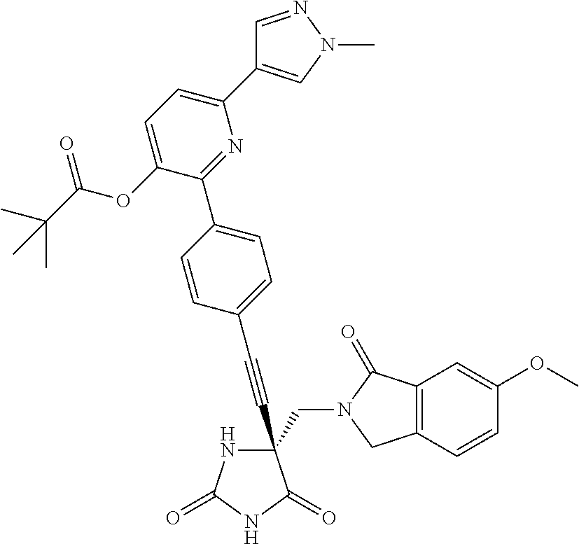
C(#CC1(CN2C(=O)C3=C(C2)C=CC(OC)=C3)NC(=O)NC1=O)C1=CC=C(C2=NC(C3=CN(C)N=C3)=CC=C2OC(C(C)(C)C)=O)C=C1
